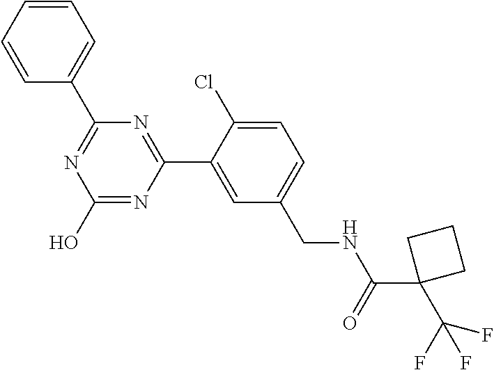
C1(C2=NC(O)=NC(C3=CC(CNC(=O)C4(C(F)(F)F)CCC4)=CC=C3Cl)=N2)=CC=CC=C1
